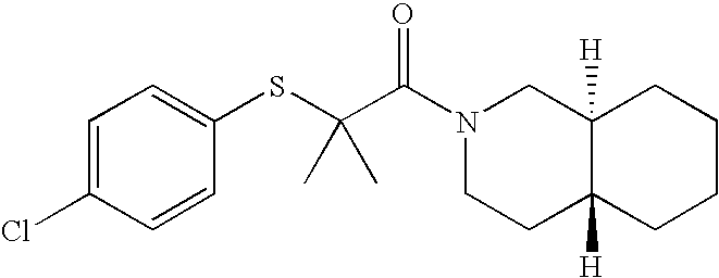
C1=C(Cl)C=CC(SC(C(N2CCC3([H])C([H])(C2)CCCC3)=O)(C)C)=C1
